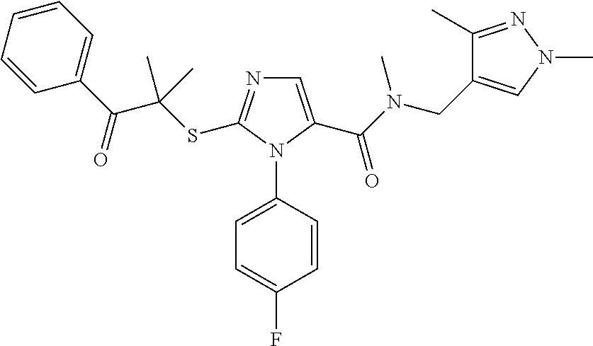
C1=C(C(N(CC2=CN(C)N=C2C)C)=O)N(C2=CC=C(F)C=C2)C(SC(C(C2=CC=CC=C2)=O)(C)C)=N1
